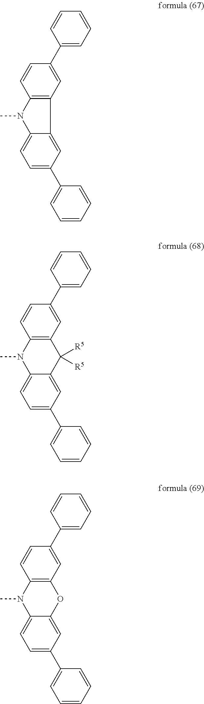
C1(C2=CC3=C(C=C2)N(C)C2=CC=C(C4=CC=CC=C4)C=C32)=CC=CC=C1.C1(C2=CC3=C(C=C2)N(C)C2=CC=C(C4=CC=CC=C4)C=C2C3([R5])[R5])=CC=CC=C1.C1(C2=CC3=C(C=C2)N(C)C2=CC=C(C4=CC=CC=C4)C=C2O3)=CC=CC=C1
